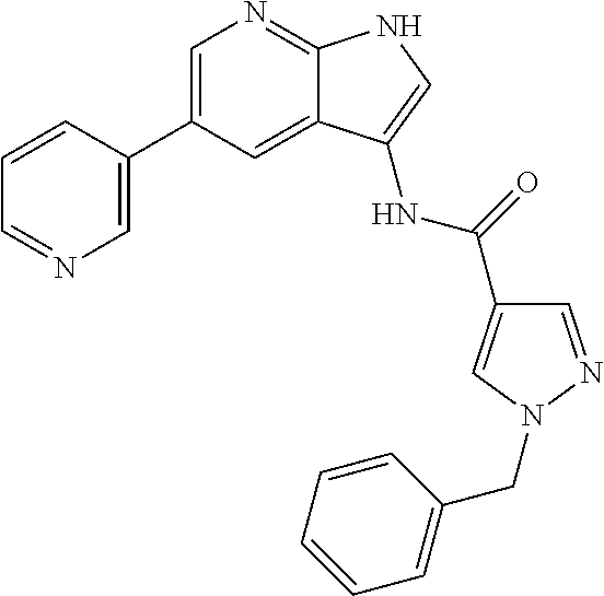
C1=C(C2=CN=CC=C2)C=C2C(=N1)NC=C2NC(=O)C1=CN(CC2=CC=CC=C2)N=C1
